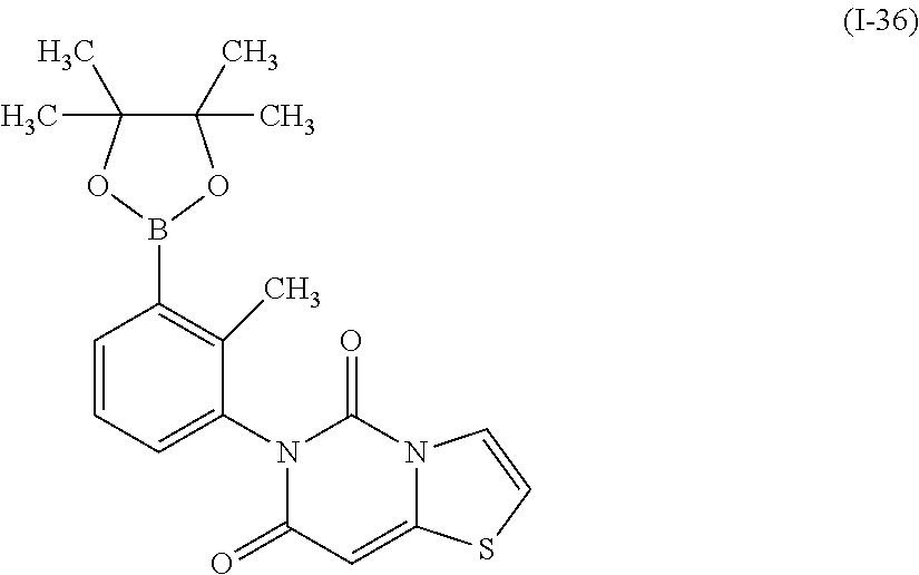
C12=CC(=O)N(C3=CC=CC(B4OC(C)(C)C(C)(C)O4)=C3C)C(=O)N1C=CS2
